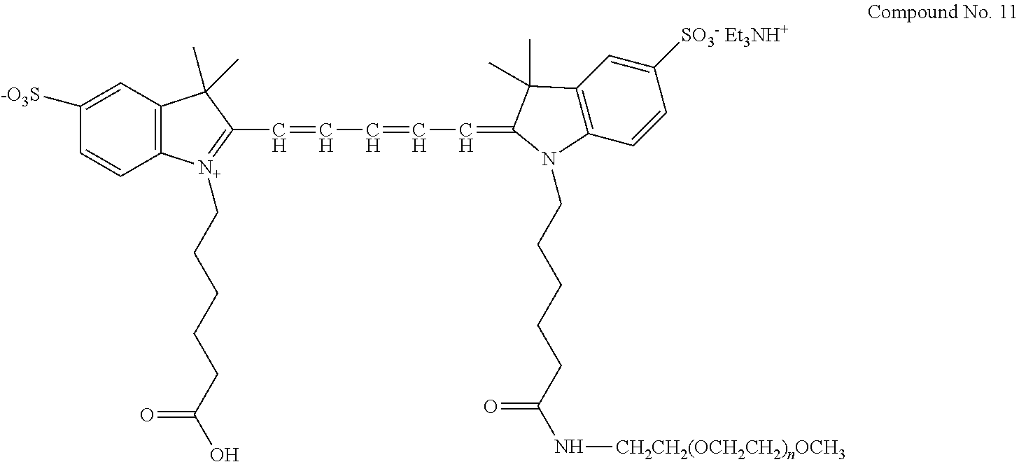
C12=C(C=C([-O3S])C=C1)C(C)(C)C(C=CC=CC=C1C(C)(C)C3=C(C=CC([SO3- Et3NH+])=C3)N1CCCCCC(N[CH2CH2(OCH2CH2)nOCH3])=O)=[N+]2CCCCCC(O)=O
